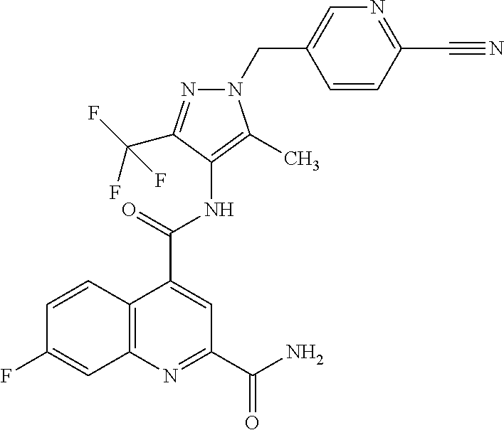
C12=C(N=C(C(=O)N)C=C1C(=O)NC1=C(C)N(CC3=CN=C(C#N)C=C3)N=C1C(F)(F)F)C=C(F)C=C2
